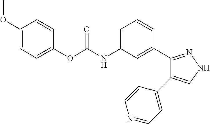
N(C1=CC=CC(C2=NNC=C2C2=CC=NC=C2)=C1)C(OC1=CC=C(OC)C=C1)=O
